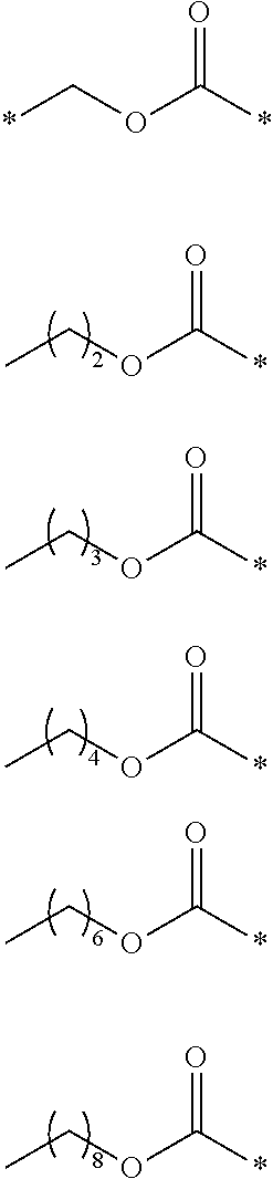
*C(OCC)=O.*C(OCC)=O.*C(OCC)=O.*C(OCC)=O.*C(OCC)=O.*C(OC*)=O
